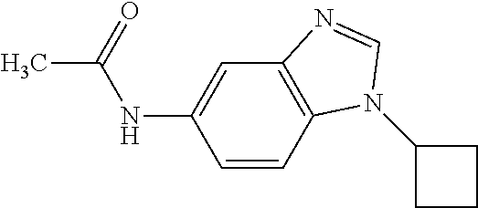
C1=CC2=C(C=C1NC(C)=O)N=CN2C1CCC1
